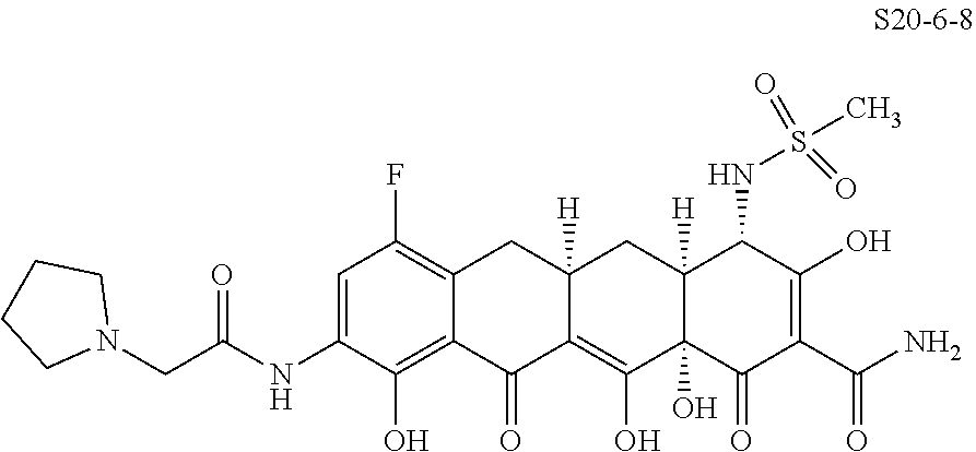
C1=C(NC(CN2CCCC2)=O)C(O)=C2C(=C1F)CC1([H])C(=C(O)C3(O)C([H])(C1)C(NS(C)(=O)=O)C(O)=C(C(N)=O)C3=O)C2=O
